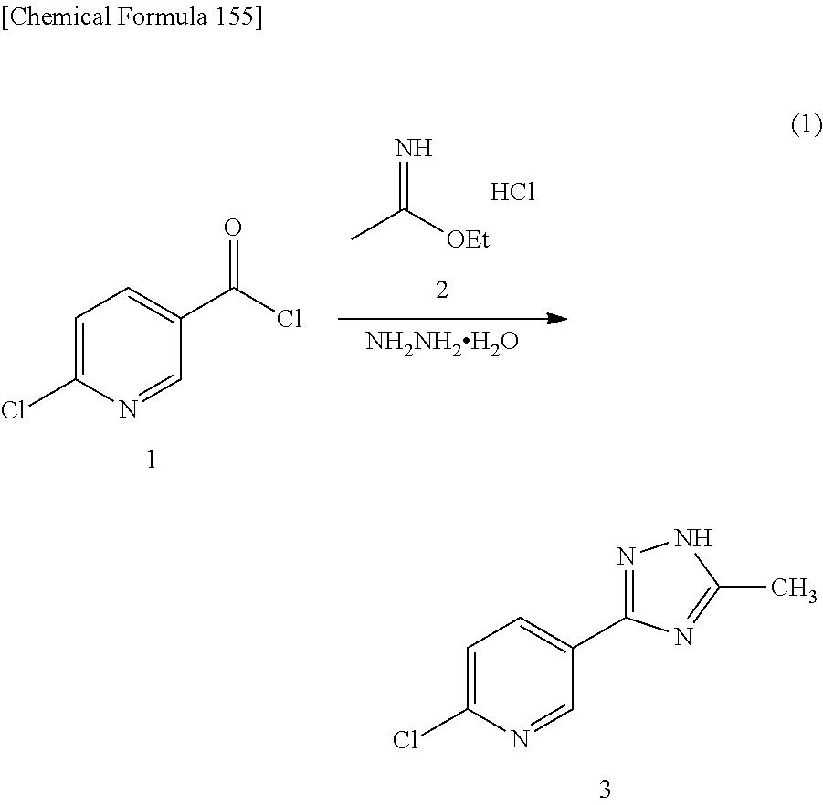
C1=C(Cl)N=CC(C2=NNC(C)=N2)=C1.CC([OEt])=N.Cl.[NH2NH2H2O].C1=C(Cl)N=CC(C(Cl)=O)=C1
